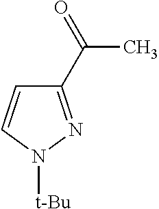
C1=CN([t-Bu])N=C1C(=O)C
